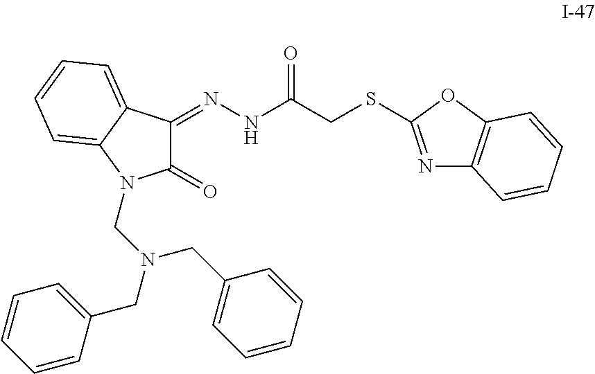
C1(=O)C(=NNC(CSC2=NC3=C(O2)C=CC=C3)=O)C2=CC=CC=C2N1CN(CC1=CC=CC=C1)CC1=CC=CC=C1
